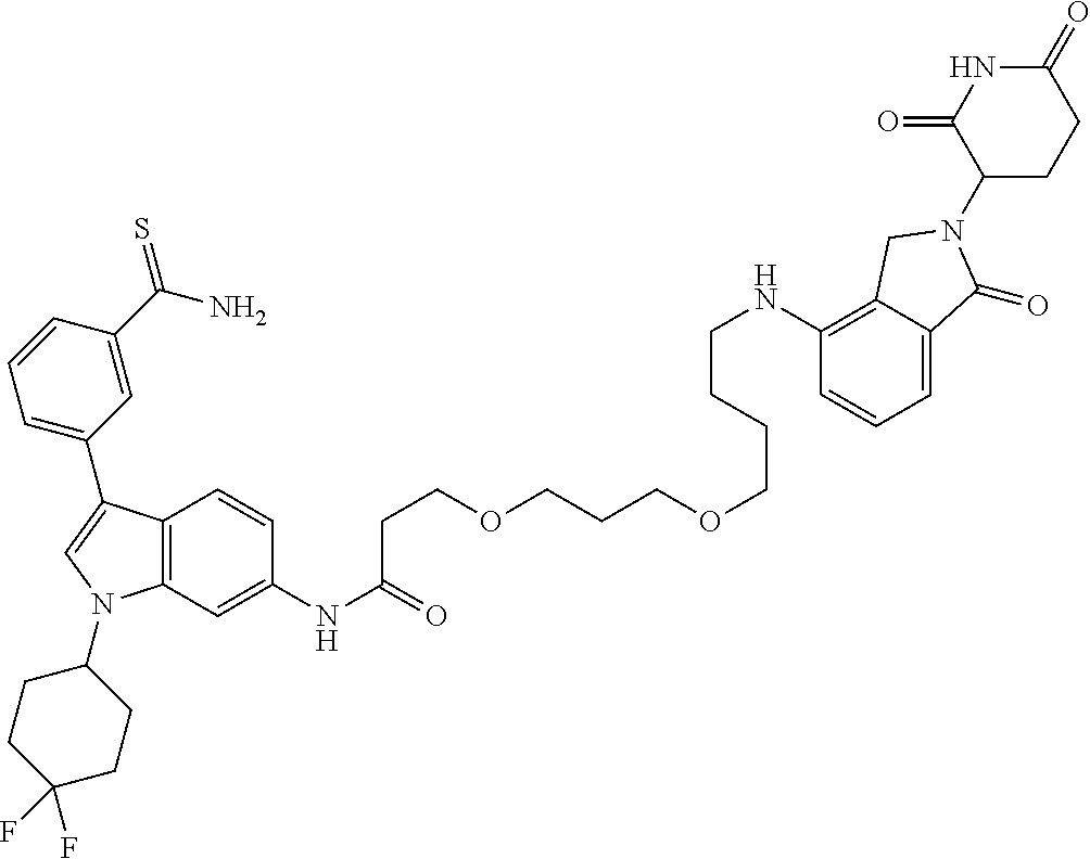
C12=C(C=C(NC(CCOCCCOCCCCNC3=C4C(=CC=C3)C(=O)N(C3CCC(=O)NC3=O)C4)=O)C=C1)N(C1CCC(F)(F)CC1)C=C2C1=CC=CC(C(N)=S)=C1
